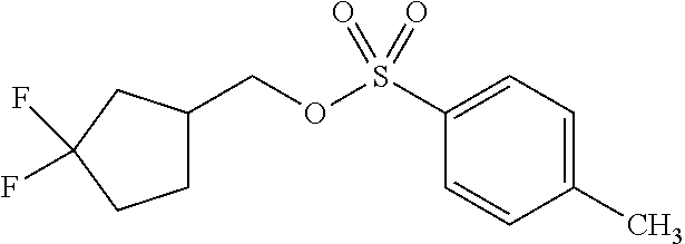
C1(C)=CC=C(S(OCC2CCC(F)(F)C2)(=O)=O)C=C1
